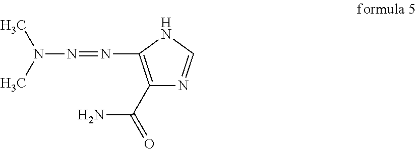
C1(C(N)=O)=C(N=NN(C)C)NC=N1
